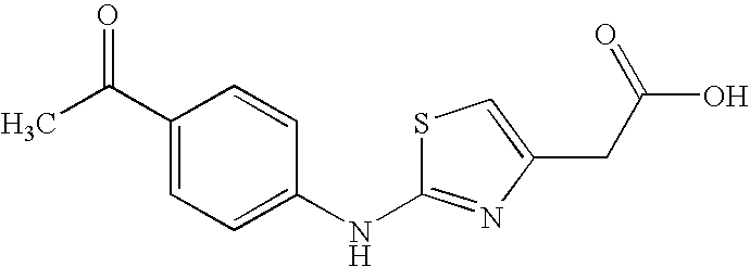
C1(C(C)=O)=CC=C(NC2=NC(CC(O)=O)=CS2)C=C1
